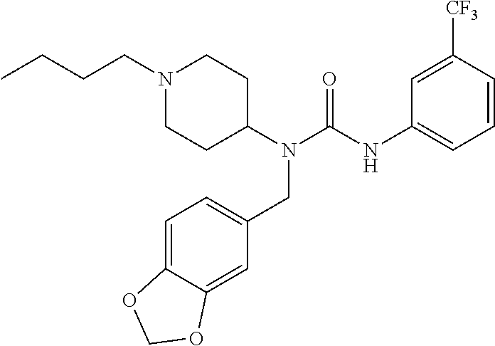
N1(CCCC)CCC(N(C(NC2=CC=CC([CF3])=C2)=O)CC2=CC=C3C(=C2)OCO3)CC1
